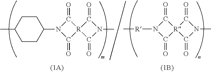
C1(N2C(=O)[R]3(C2=O)C(=O)N(C)C3=O)CCC(C)CC1.[R](N1C(=O)[R]2(C1=O)C(=O)N(C)C2=O)C
